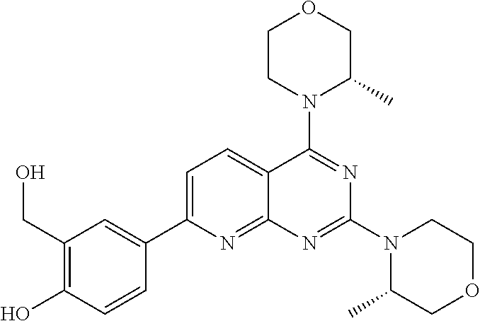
C1=C(C2=CC(CO)=C(O)C=C2)N=C2C(=C1)C(N1C(C)COCC1)=NC(N1C(C)COCC1)=N2
